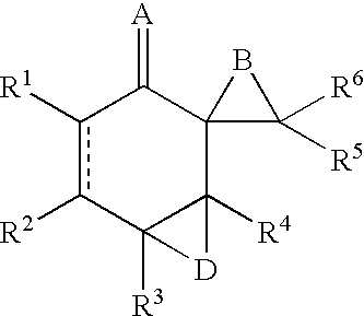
c1([R1])c([R2])C2([R3])C([R4])(C3(C1=[A])C([R6])([R5])B3)[D]2
